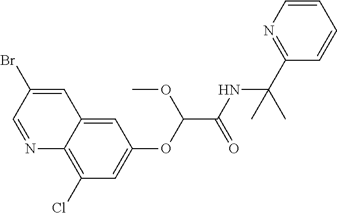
N1=CC(Br)=CC2=CC(OC(C(NC(C3=NC=CC=C3)(C)C)=O)OC)=CC(Cl)=C12
